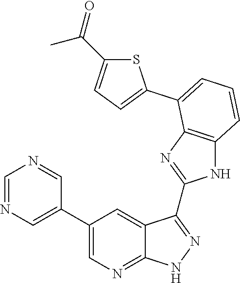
S1C(C(=O)C)=CC=C1C1=CC=CC2=C1N=C(C1=NNC3=NC=C(C4=CN=CN=C4)C=C31)N2
